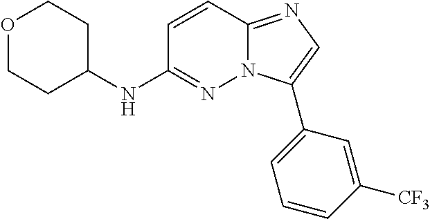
O1CCC(NC2=NN3C(=NC=C3C3=CC=CC([CF3])=C3)C=C2)CC1
